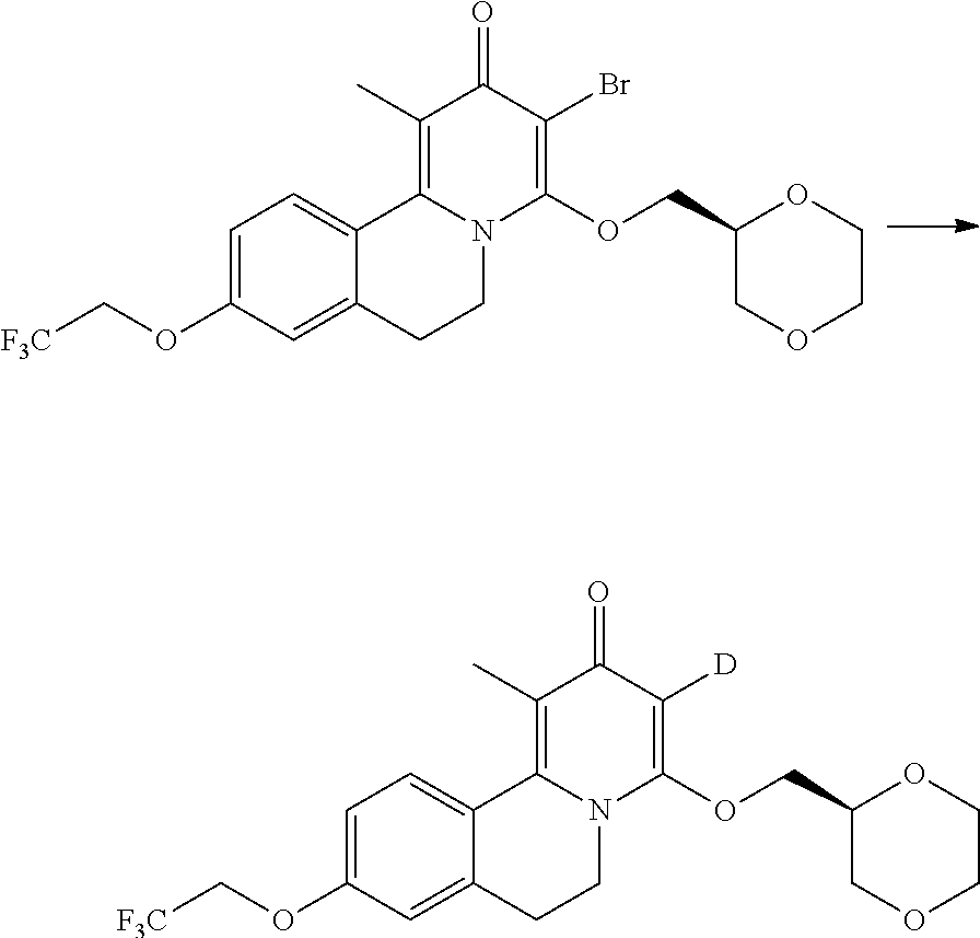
O(C1=CC=C2C(=C1)CCN1C2=C(C)C(=O)C(Br)=C1OCC1OCCOC1)C[F3C].C1(OC[F3C])=CC=C2C(=C1)CCN1C2=C(C)C(=O)C([D])=C1OCC1OCCOC1
